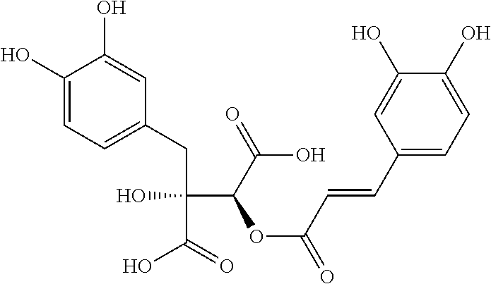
C1(O)=CC=C(CC(C(=O)O)(C(OC(C=CC2=CC=C(O)C(O)=C2)=O)C(O)=O)O)C=C1O
